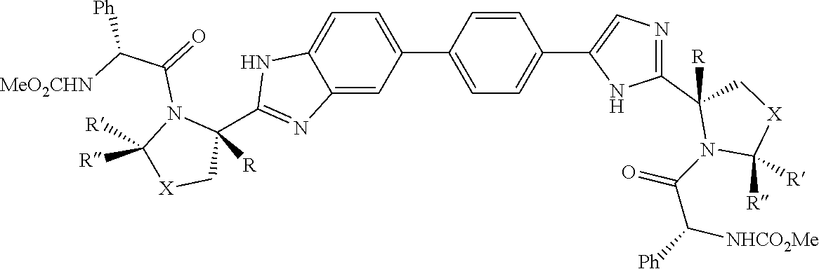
C12=CC(C3=CC=C(C4=CN=C(C5([R])N(C(C([Ph])[NHCO2Me])=O)C([R])([R])[X]C5)N4)C=C3)=CC=C1NC(C1([R])N(C(=O)C([MeO2CHN])[Ph])C([R])([R])[X]C1)=N2
